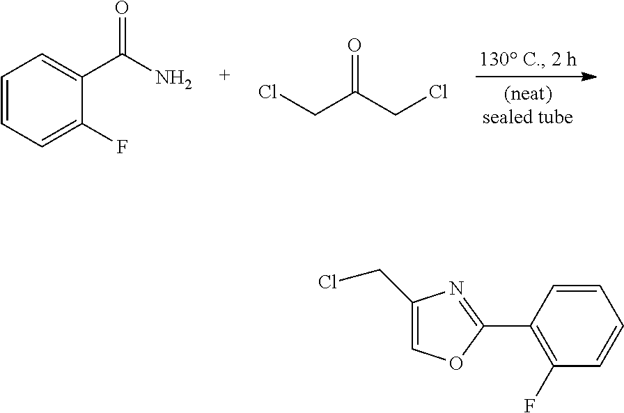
C1=CC=C(F)C(C(N)=O)=C1.ClCC(CCl)=O.C1(F)=C(C2=NC(CCl)=CO2)C=CC=C1
